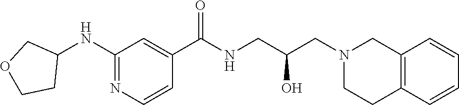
C1(NC2COCC2)=NC=CC(C(NCC(CN2CCC3=C(C2)C=CC=C3)O)=O)=C1
